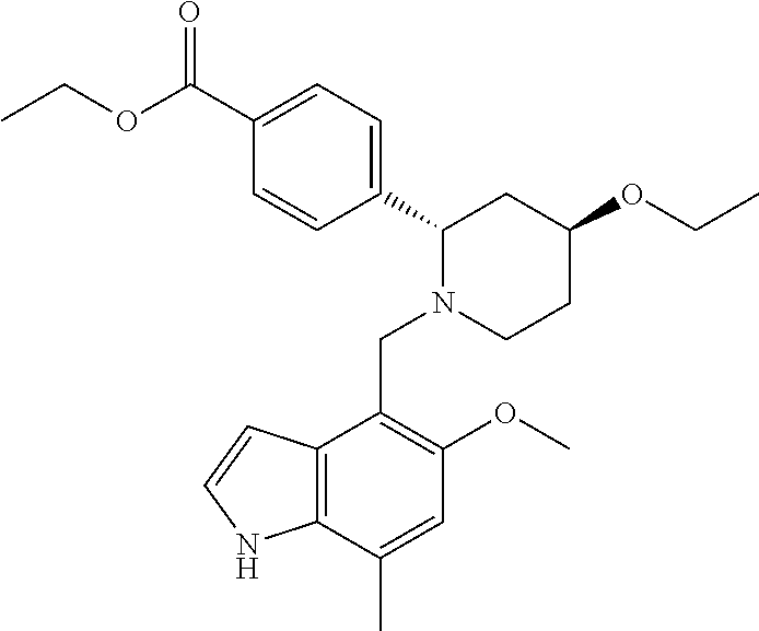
C1(C(OCC)=O)=CC=C(C2N(CC3=C(OC)C=C(C)C4=C3C=CN4)CCC(OCC)C2)C=C1
